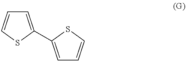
C1=C(C2=CC=CS2)SC=C1
